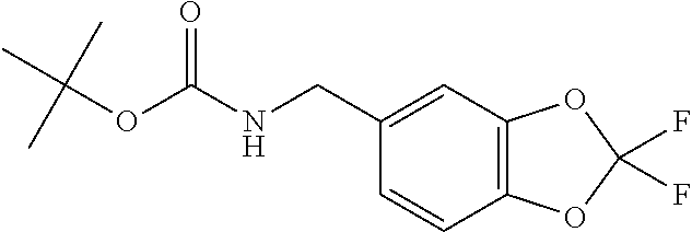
N(C(OC(C)(C)C)=O)CC1=CC2=C(C=C1)OC(F)(F)O2
